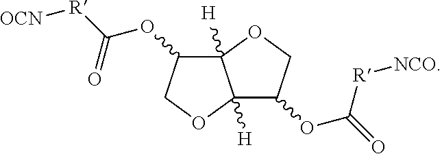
C12([H])C(OC([R][NCO])=O)COC1([H])C(OC(=O)[R][OCN])CO2
